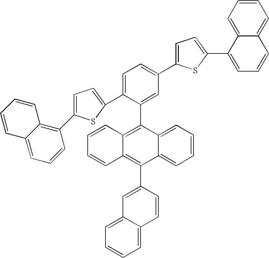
C1=C(C2=C3C(=CC=C2)C=CC=C3)SC(C2=CC=C(C3=CC=C(C4=CC=CC5=CC=CC=C45)S3)C=C2C2=C3C(=C(C4=CC5=CC=CC=C5C=C4)C4=CC=CC=C24)C=CC=C3)=C1
